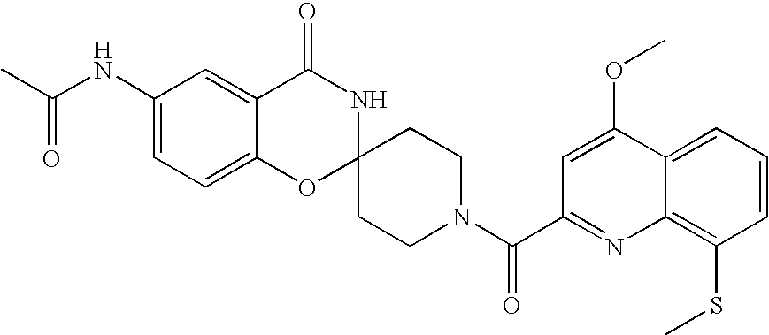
C1(NC(C)=O)=CC=C2C(=C1)C(=O)NC1(O2)CCN(C(C2=NC3=C(SC)C=CC=C3C(OC)=C2)=O)CC1
